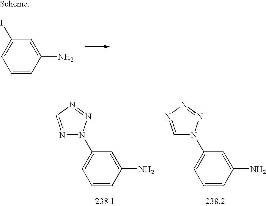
C1=CC(N)=CC(N2N=CN=N2)=C1.C1=CC(N)=CC(N2C=NN=N2)=C1.C1=CC(N)=CC(I)=C1
